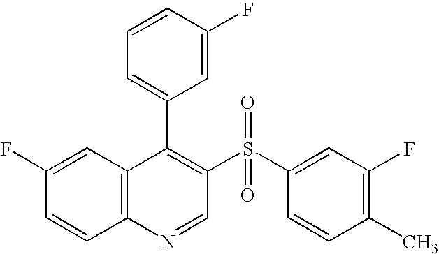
C12=C(C=C(F)C=C1)C(C1=CC=CC(F)=C1)=C(S(C1=CC(F)=C(C)C=C1)(=O)=O)C=N2
